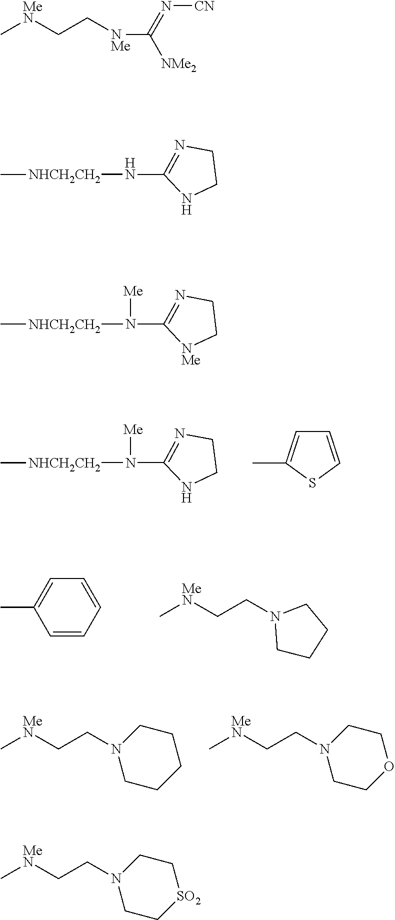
N1(CC[MeN]C)CCCCC1.N1(CC[MeN]C)CCOCC1.C1=CSC(C)=C1.N([NHCH2CH2]C)([Me])C1=NCCN1.C1=CC=CC=C1C.C(C[MeN]C)N1CCCC1.C[MeN]CC[NMe]C([NMe2])=N[CN].N1(CC[MeN]C)CC[SO2]CC1.N([NHCH2CH2]C)C1=NCCN1.N([NHCH2CH2]C)([Me])C1=NCC[NMe]1
